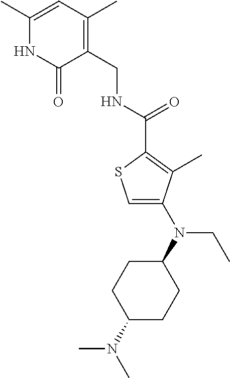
N(C(=O)C1=C(C)C(N(C2CCC(N(C)C)CC2)CC)=CS1)CC1=C(C)C=C(C)NC1=O
